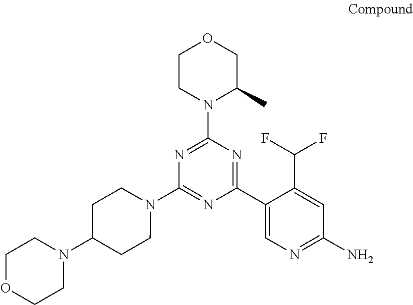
C1(N2CCC(N3CCOCC3)CC2)=NC(C2=CN=C(N)C=C2C(F)F)=NC(N2C(C)COCC2)=N1
